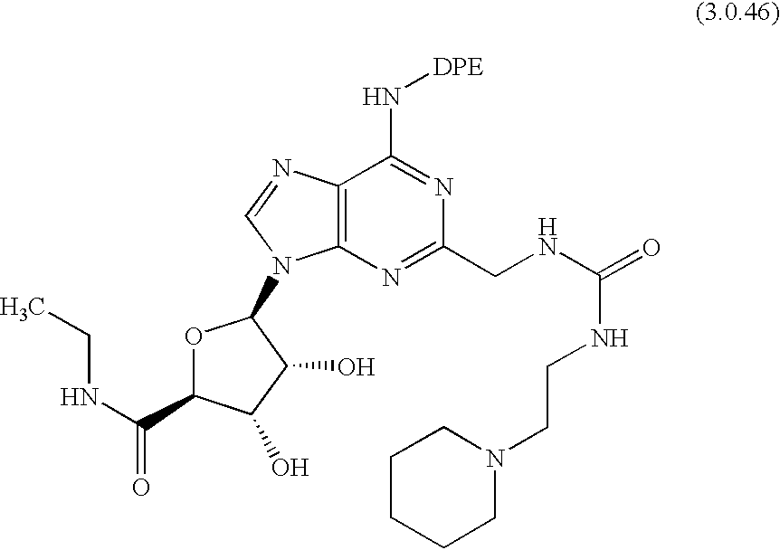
C12=C(N=C(CNC(NCCN3CCCCC3)=O)N=C1N[DPE])N(C1OC(C(NCC)=O)C(O)C1O)C=N2
